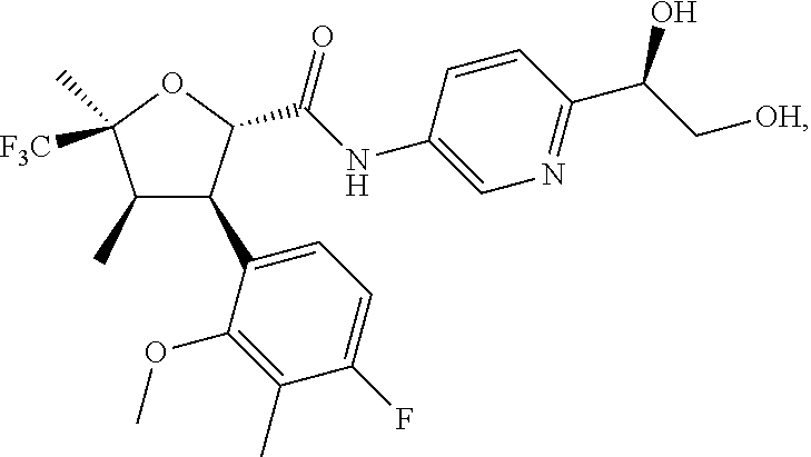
O1C([F3C])(C)C(C)C(C2=CC=C(F)C(C)=C2OC)C1C(=O)NC1=CN=C(C(C[OH])O)C=C1
